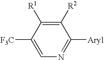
C1([F3C])=CN=C([Aryl])C([R2])=C1[R1]
